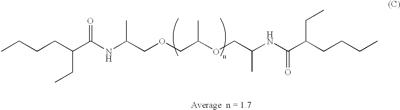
CCCCC(C(NC(COCC(OCC(NC(C(CCCC)CC)=O)C)C)C)=O)CC
